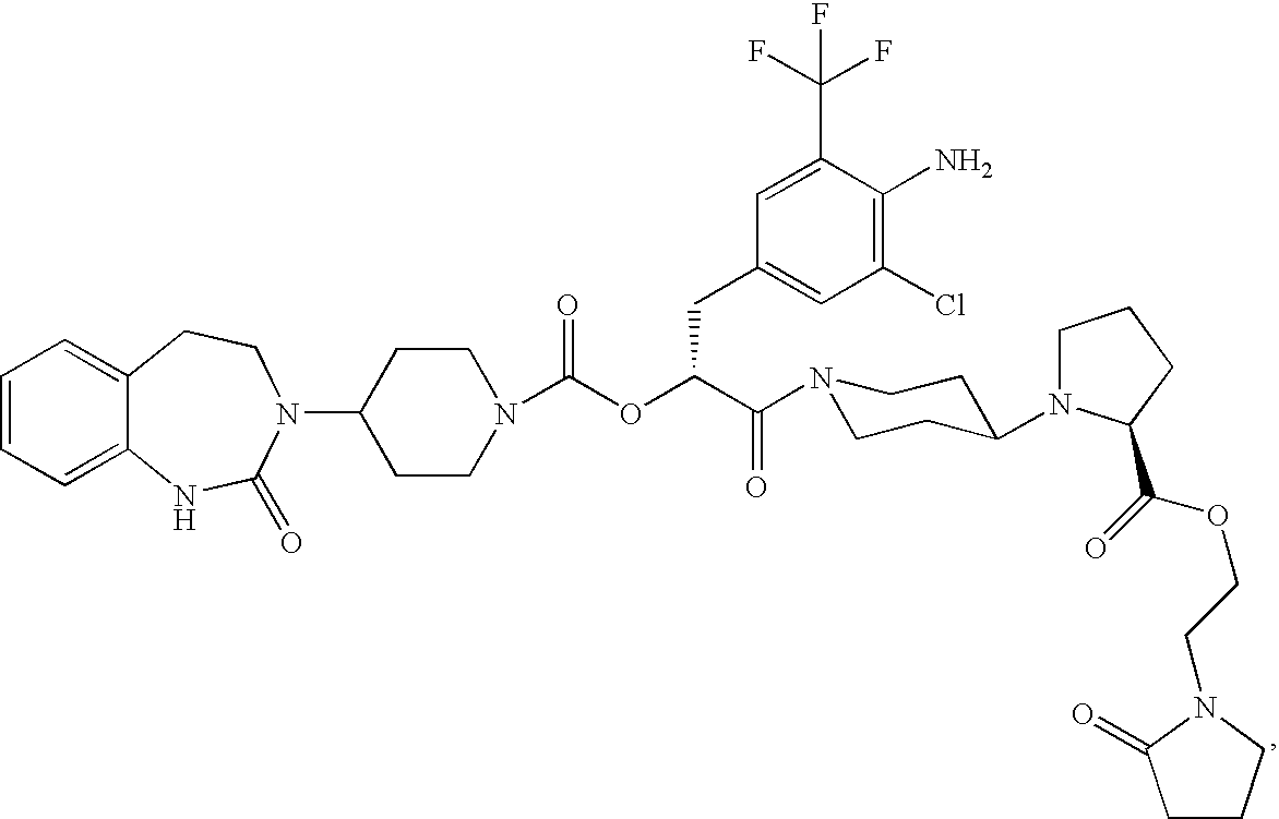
C1=CC=C2C(=C1)CCN(C1CCN(C(OC(C(=O)N3CCC(N4CCCC4C(=O)OCCN4CCCC4=O)CC3)CC3=CC(Cl)=C(N)C(C(F)(F)F)=C3)=O)CC1)C(=O)N2
